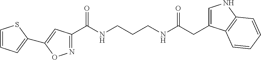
C1(C(NCCCNC(CC2=CNC3=C2C=CC=C3)=O)=O)=NOC(C2=CC=CS2)=C1
